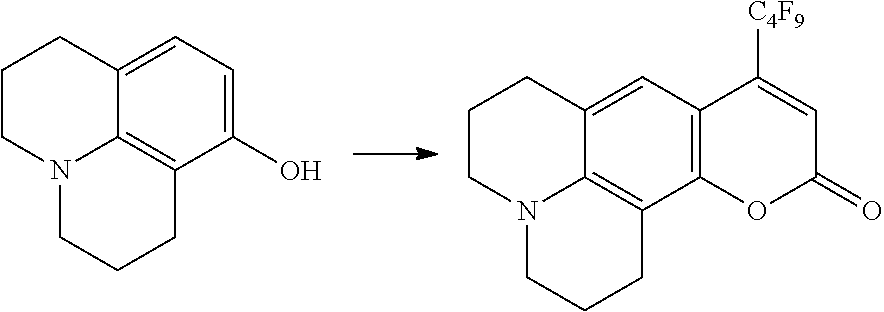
C1(O)=CC=C2C3=C1CCCN3CCC2.C12=C(C=C3C4=C1CCCN4CCC3)C([C4F9])=CC(=O)O2
